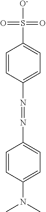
C1=CC(N=NC2=CC=C(N(C)C)C=C2)=CC=C1S([O-])(=O)=O
